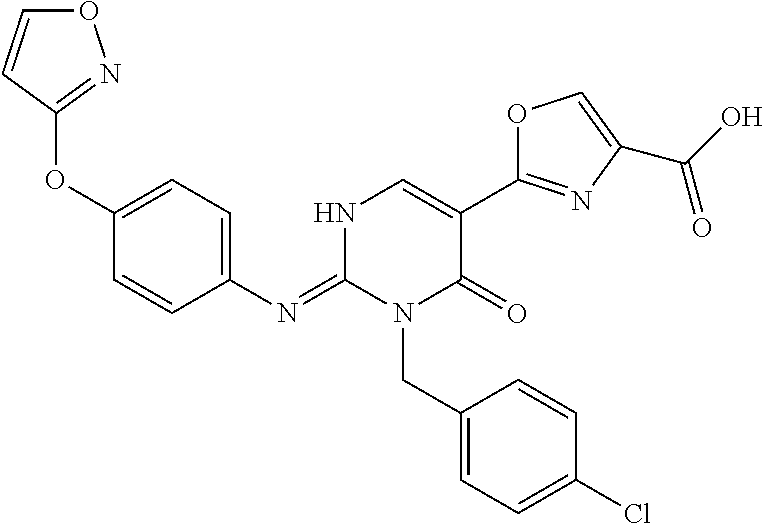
C1(OC2=CC=C(N=C3N(CC4=CC=C(Cl)C=C4)C(=O)C(C4=NC(C(=O)O)=CO4)=CN3)C=C2)=NOC=C1
